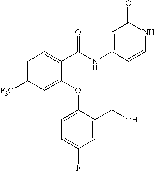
C1=C([F3C])C=C(OC2=CC=C(F)C=C2CO)C(C(NC2=CC(=O)NC=C2)=O)=C1
